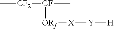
C[CF2][CF](C)[ORf][X][Y][H]
